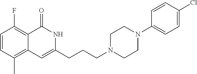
C1=CC(C)=C2C(=C1F)C(=O)NC(CCCN1CCN(C3=CC=C(Cl)C=C3)CC1)=C2
